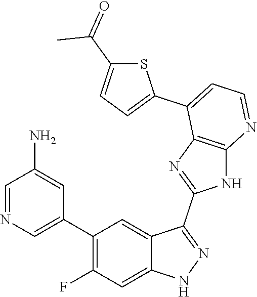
C1=NC=C(C2=C(F)C=C3C(=C2)C(C2=NC4=C(N2)N=CC=C4C2=CC=C(C(=O)C)S2)=NN3)C=C1N
